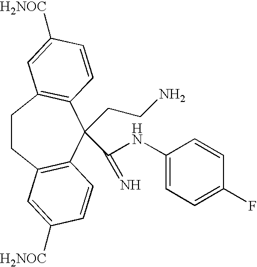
C1CC2=C(C(CCN)(C(NC3=CC=C(F)C=C3)=N)C3=C1C=C([H2NOC])C=C3)C=CC([H2NOC])=C2
